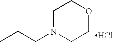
CCCN1CCOCC1.Cl
